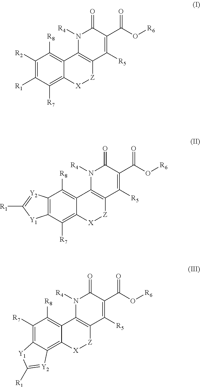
C1([R2])=C([R1])C([R7])=C2C(=C1[R8])C1=C([Z][X]2)C([R5])=C(C(O[R6])=O)C(=O)N1[R4].C12=C(C([R7])=C3C(=C1[R8])C1=C([Z][X]3)C([R5])=C(C(O[R6])=O)C(=O)N1[R4])[Y1]C([R1])=[Y2]2.C1([R7])=C2C(=C3C(=C1[R8])C1=C([Z][X]3)C([R5])=C(C(O[R6])=O)C(=O)N1[R4])[Y2]=C([R1])[Y1]2
